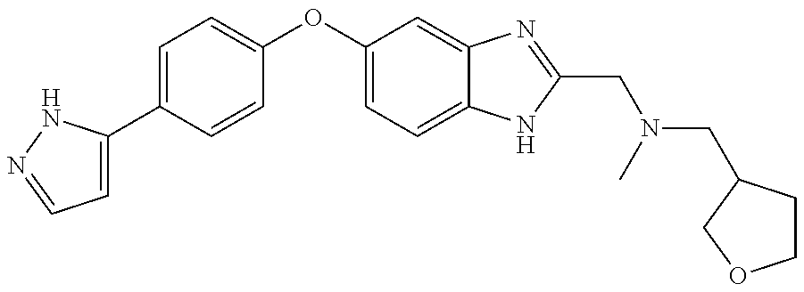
C1=C(C2=CC=C(OC3=CC=C4C(=C3)N=C(CN(CC3CCOC3)C)N4)C=C2)NN=C1
